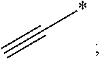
C(*)#C
